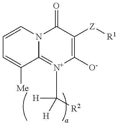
C1=CN2C(=[N+](C([H])([H])[R2])C([O-])=C([Z][R1])C2=O)C([Me])=C1
